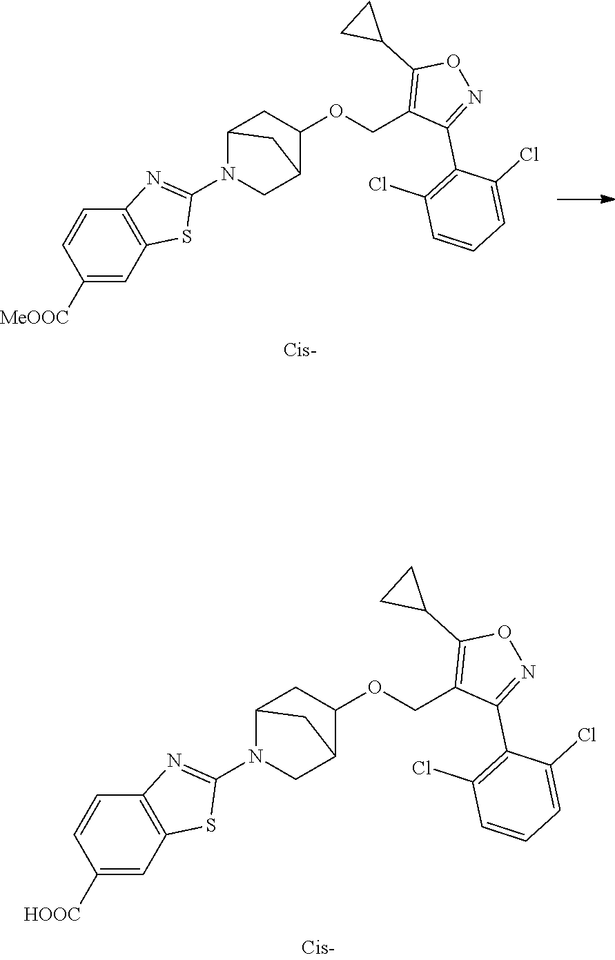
C12CN(C3=NC4=C(C=C([HOOC])C=C4)S3)C(C1)CC2OCC1=C(C2CC2)ON=C1C1=C(Cl)C=CC=C1Cl.C12CN(C3=NC4=C(C=C([MeOOC])C=C4)S3)C(C1)CC2OCC1=C(C2CC2)ON=C1C1=C(Cl)C=CC=C1Cl
